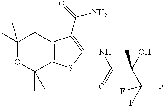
C1(C)(C)OC(C)(C)C2=C(C1)C(C(=O)N)=C(NC(C(O)(C)C(F)(F)F)=O)S2
